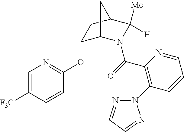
C1(OC2=NC=C([F3C])C=C2)C2N(C(=O)C3=C(N4N=CC=N4)C=CC=N3)C([Me])([H])C(C1)C2
